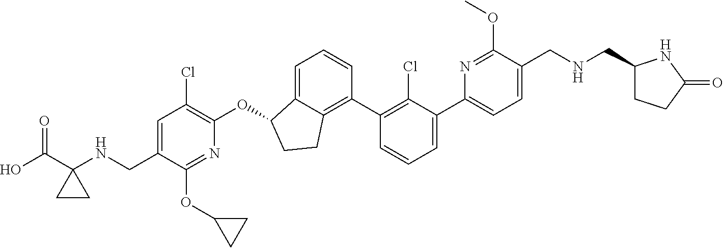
O(C1C2=CC=CC(C3=C(Cl)C(C4=CC=C(CNCC5CCC(=O)N5)C(OC)=N4)=CC=C3)=C2CC1)C1=C(Cl)C=C(CNC2(C(O)=O)CC2)C(OC2CC2)=N1
